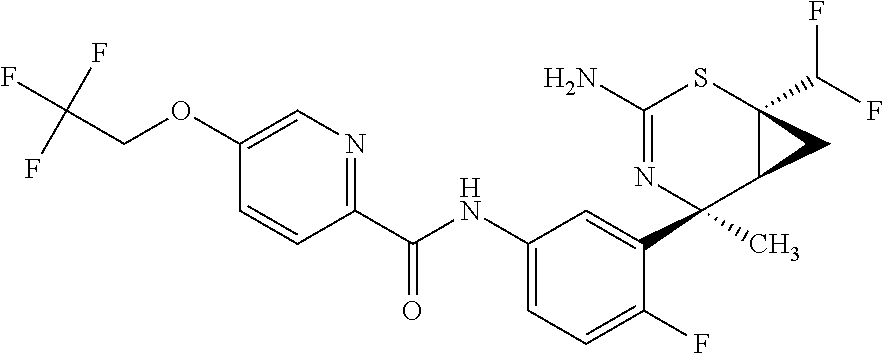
C1(N)=NC(C2=CC(NC(C3=NC=C(OCC(F)(F)F)C=C3)=O)=CC=C2F)(C)C2C(C(F)F)(S1)C2
